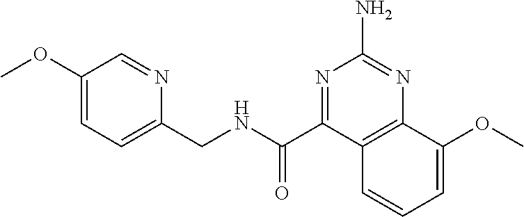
C1(OC)=CC=C(CNC(=O)C2=NC(N)=NC3=C2C=CC=C3OC)N=C1
